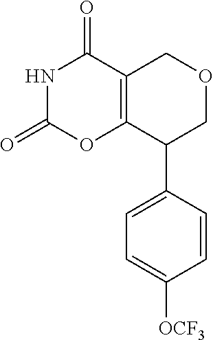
C12=C(C(=O)NC(=O)O1)COCC2C1=CC=C([OCF3])C=C1
